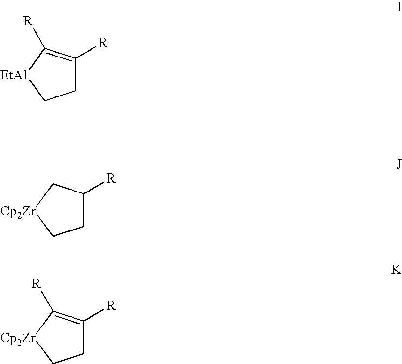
C1C([R])=C([R])[EtAl]C1.C1C([R])C[Cp2Zr]C1.C1C([R])=C([R])[Cp2Zr]C1
